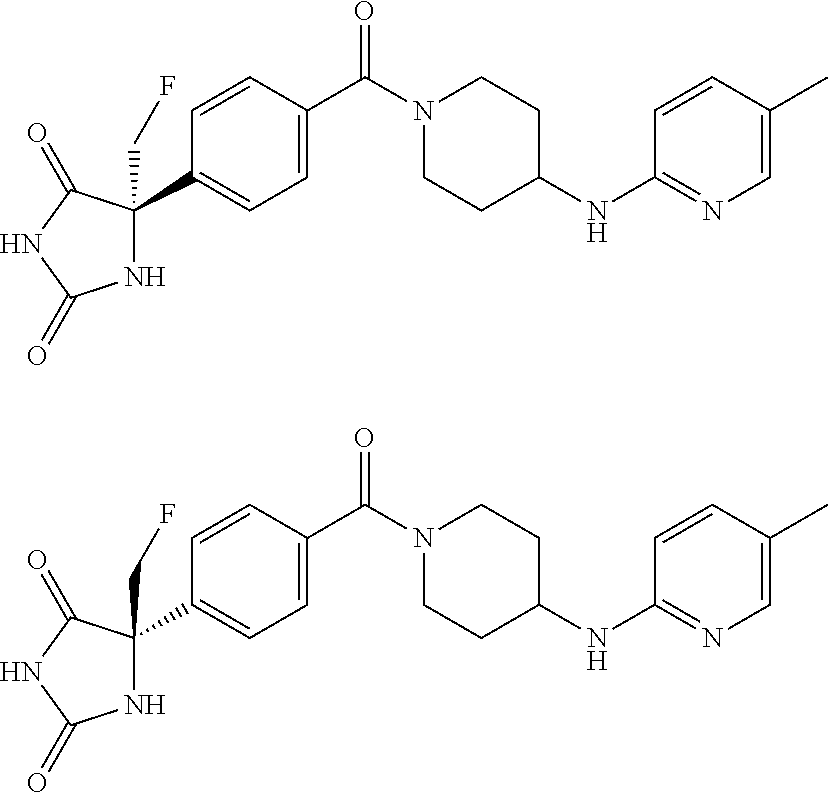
N1C(CF)(C2=CC=C(C(N3CCC(NC4=NC=C(C)C=C4)CC3)=O)C=C2)C(=O)NC1=O.N1C(CF)(C2=CC=C(C(N3CCC(NC4=NC=C(C)C=C4)CC3)=O)C=C2)C(=O)NC1=O
